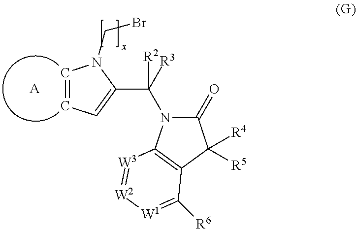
C1=CC=C(C([R3])(N2C(=O)C([R4])([R5])C3=C2[W3]=[W2][W1]=C3[R6])[R2])N1CBr.[A]
